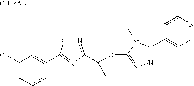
C1(Cl)=CC=CC(C2=NC(C(OC3=NN=C(C4=CC=NC=C4)N3C)C)=NO2)=C1
